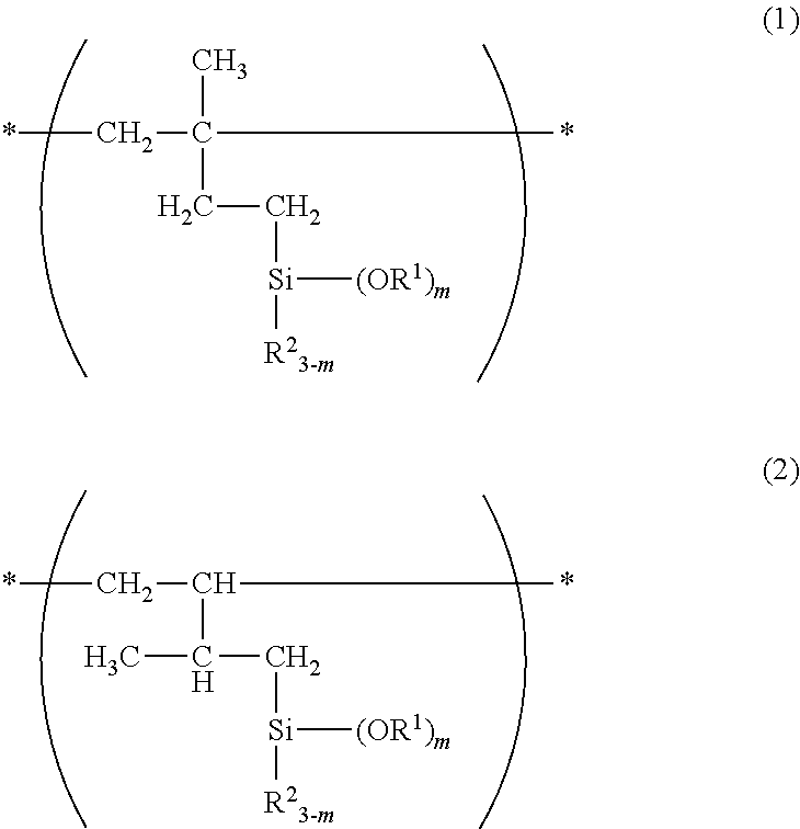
*CC(*)(C)CC[Si]([(OR1)m])[R23-m].*CC(*)C(C[Si]([(OR1)m])[R23-m])C
